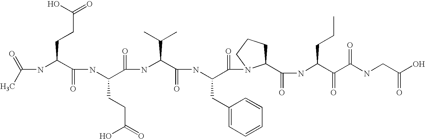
CC(=O)NC(C(NC(C(NC(C(NC(C(=O)N1C(C(NC(C(C(NCC(O)=O)=O)=O)CCC)=O)CCC1)CC1=CC=CC=C1)=O)C(C)C)=O)CCC(O)=O)=O)CCC(=O)O
